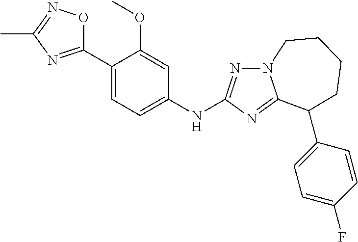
C1(C2=NC(C)=NO2)=CC=C(NC2=NN3C(=N2)C(C2=CC=C(F)C=C2)CCCC3)C=C1OC
